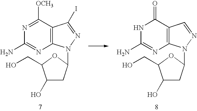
C12=C(C([OCH3])=NC(N)=N1)C(I)=NN2C1CC(O)C(CO)O1.C12=C(C(=O)NC(N)=N1)C=NN2C1CC(O)C(CO)O1
